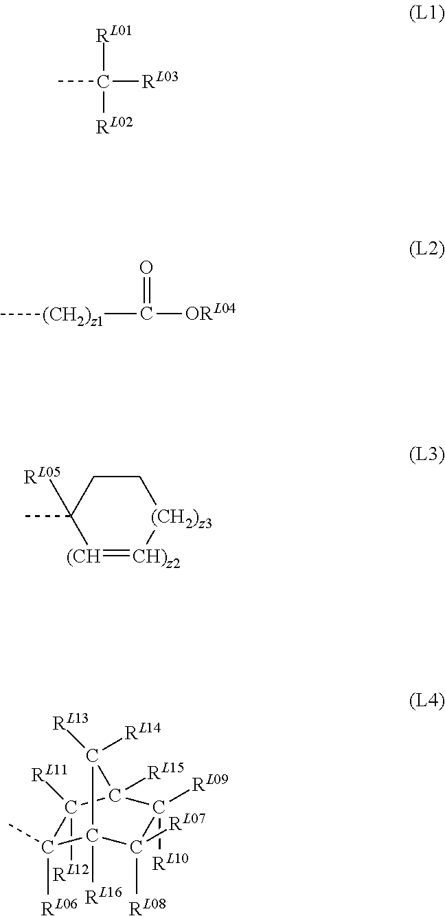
CC([RL01])([RL02])[RL03].[(CH2)z1](C(=O)[ORL04])C.[(CH]1=[CH)z2][(CH2)z3]CCC1(C)[RL05].C1([RL08])([RL07])C([RL10])([RL09])C2([RL15])C([RL12])([RL11])C([RL06])(C)C1([RL16])C2([RL14])[RL13]
